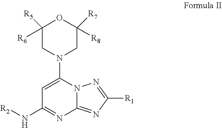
C1=C(N2CC([R8])([R7])OC([R6])([R5])C2)N2C(=NC([R1])=N2)N=C1N[R2]
